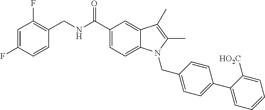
C1=C(F)C=CC(CNC(C2=CC=C3C(=C2)C(C)=C(C)N3CC2=CC=C(C3=CC=CC=C3[HO2C])C=C2)=O)=C1F
